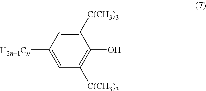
C1(O)=C([C(CH3)3])C=C([H2n+1Cn])C=C1[C(CH3)3]
